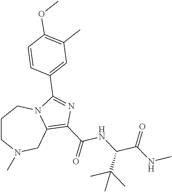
C1CN(C)CC2=C(C(=O)NC(C(NC)=O)C(C)(C)C)N=C(C3=CC(C)=C(OC)C=C3)N2C1
